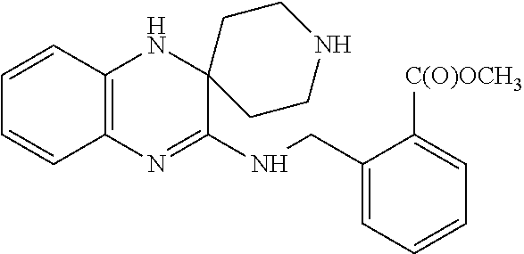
C12=C(N=C(NCC3=CC=CC=C3[C(O)OCH3])C3(N1)CCNCC3)C=CC=C2
